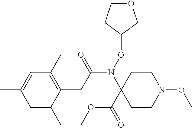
N(C(CC1=C(C)C=C(C)C=C1C)=O)(C1(C(OC)=O)CCN(OC)CC1)OC1COCC1
